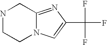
N1CCN2C(=NC(C(F)(F)F)=C2)C1
